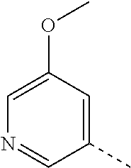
C1=C(OC)C=C(C)C=N1
